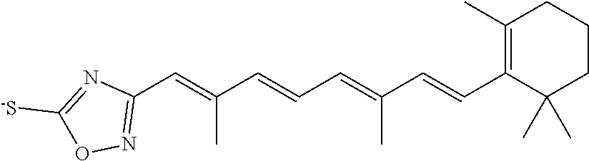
C1(C=C(C=CC=C(C=CC2=C(C)CCCC2(C)C)C)C)=NOC([-S])=N1
